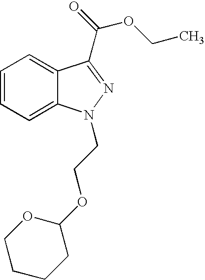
C1=CC=C2C(=C1)C(C(OCC)=O)=NN2CCOC1OCCCC1
